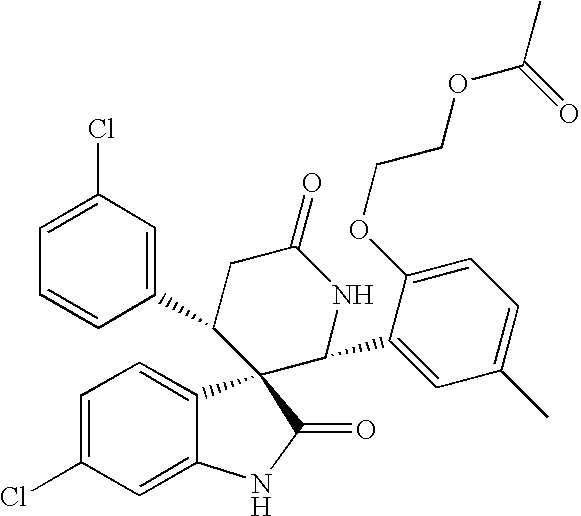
C1(C2CC(=O)NC(C3=CC(C)=CC=C3OCCOC(=O)C)C23C2=CC=C(Cl)C=C2NC3=O)=CC(Cl)=CC=C1
